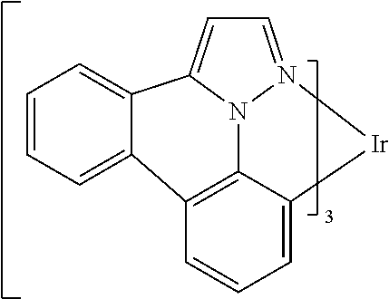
C1=CC=C2C3=C4N5C(=CC=N5[Ir]C4=CC=C3)C2=C1
